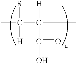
C(C([H])(C(=O)O)C)([R])(C)[H]
